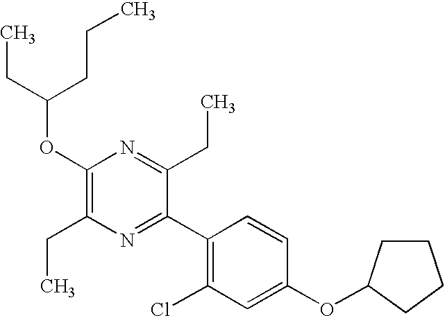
C1(OC(CC)CCC)=C(CC)N=C(C2=C(Cl)C=C(OC3CCCC3)C=C2)C(CC)=N1
